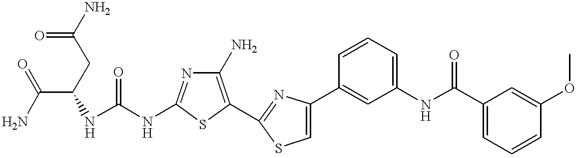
C(NC1=NC(N)=C(C2=NC(C3=CC(NC(C4=CC=CC(OC)=C4)=O)=CC=C3)=CS2)S1)(=O)NC(C(=O)N)CC(=O)N
